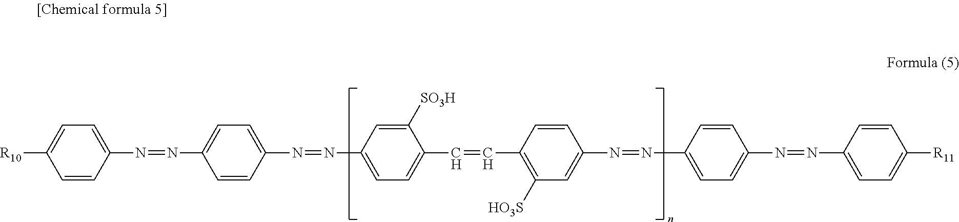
C1(C=CC2=CC=C(N=NC3=CC=C(N=NC4=CC=C([R10])C=C4)C=C3)C=C2[SO3H])=C([HO3S])C=C(N=NC2=CC=C(N=NC3=CC=C([R11])C=C3)C=C2)C=C1
